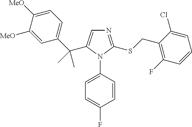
C1([MeO])=CC=C(C(C)(C)C2=CN=C(SCC3=C(F)C=CC=C3Cl)N2C2=CC=C(F)C=C2)C=C1[MeO]
